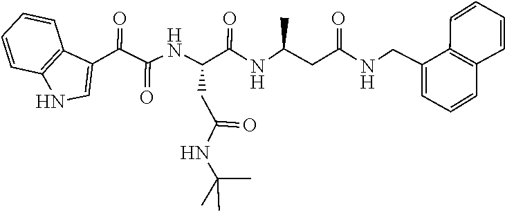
C1=CC=CC2=C1C(CNC(CC(C)NC(C(NC(C(C1=CNC3=C1C=CC=C3)=O)=O)CC(NC(C)(C)C)=O)=O)=O)=CC=C2
